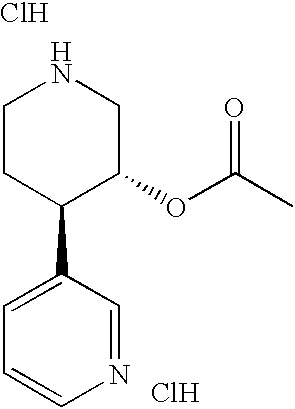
Cl.Cl.C1CC(C2=CC=CN=C2)C(OC(C)=O)CN1
